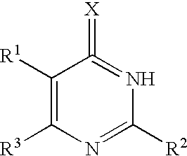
[R3]C1=C([R1])C(=[X])=NC([R2])=N1
